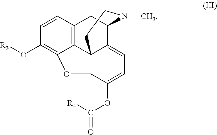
C12=C3C=CC(O[R3])=C1OC1C24C(=CC=C1OC(=O)[R4])C(C3)N(C)CC4
